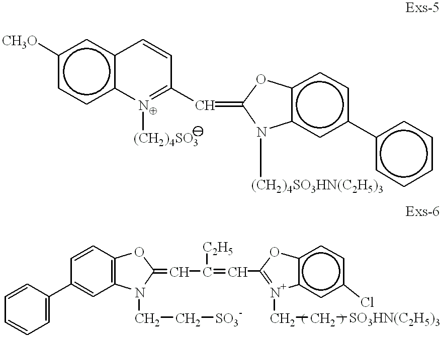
c1([CH3O])ccc2c(c1)C=CC(C=C1N([(CH2)4SO3HN(C2H5)3])c3c(ccc(-c4ccccc4)c3)O1)=N2[(CH2)4SO3].C1(C2=CC3=C(C=C2)OC(=CC(=CC2=[N+](CC[SO3HN(C2H5)3])c4c(ccc(Cl)c4)O2)[C2H5])N3CC[SO3-])=CC=CC=C1
